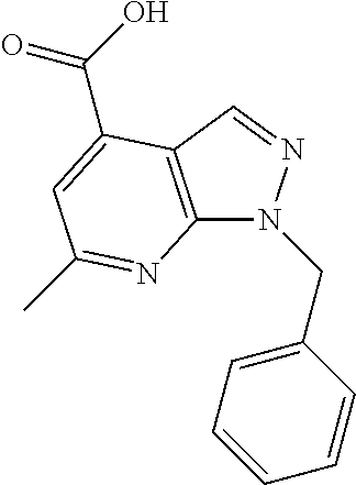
C12=C(C=NN1CC1=CC=CC=C1)C(C(O)=O)=CC(C)=N2
